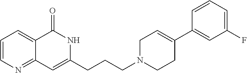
C1=CN=C2C(=C1)C(=O)NC(CCCN1CCC(C3=CC(F)=CC=C3)=CC1)=C2
